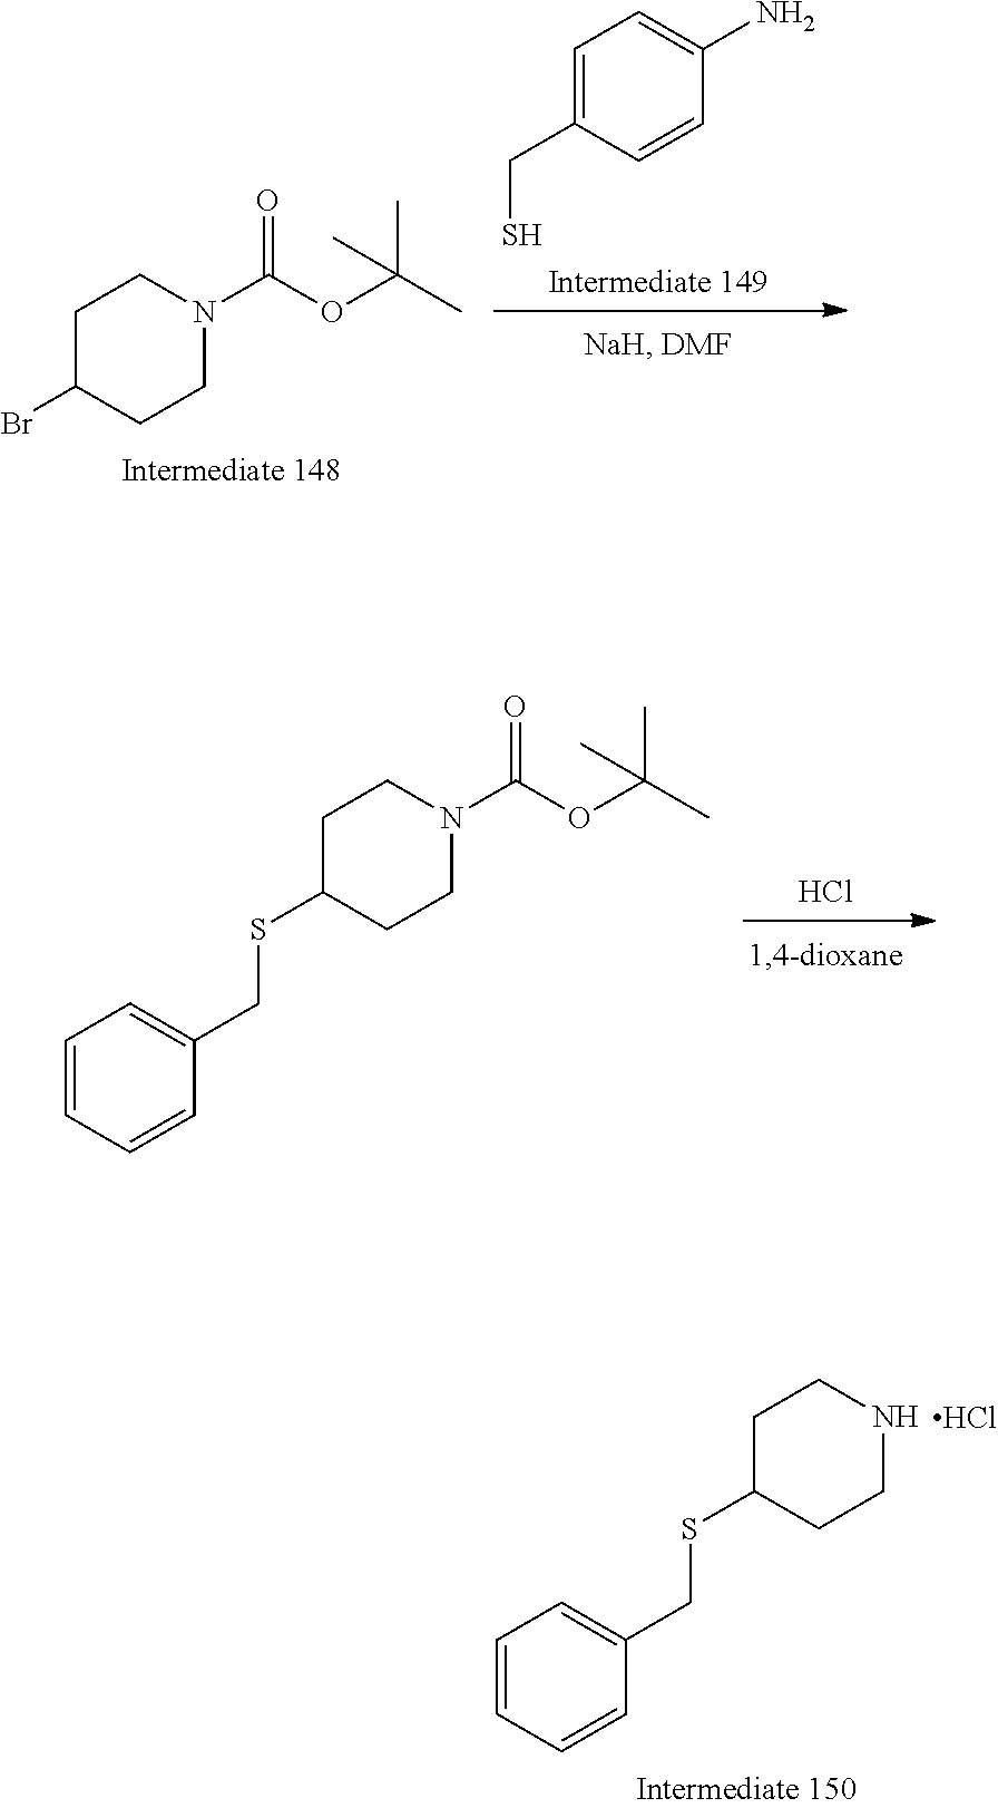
C1C(SCC2=CC=CC=C2)CCN(C(=O)OC(C)(C)C)C1.Cl.C1C(Br)CCN(C(=O)OC(C)(C)C)C1.C1=C(CS)C=CC(N)=C1.C1C(SCC2=CC=CC=C2)CCNC1.Cl
